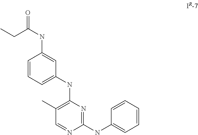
C1(C)=C(NC2=CC=CC(NC(CC)=O)=C2)N=C(NC2=CC=CC=C2)N=C1
